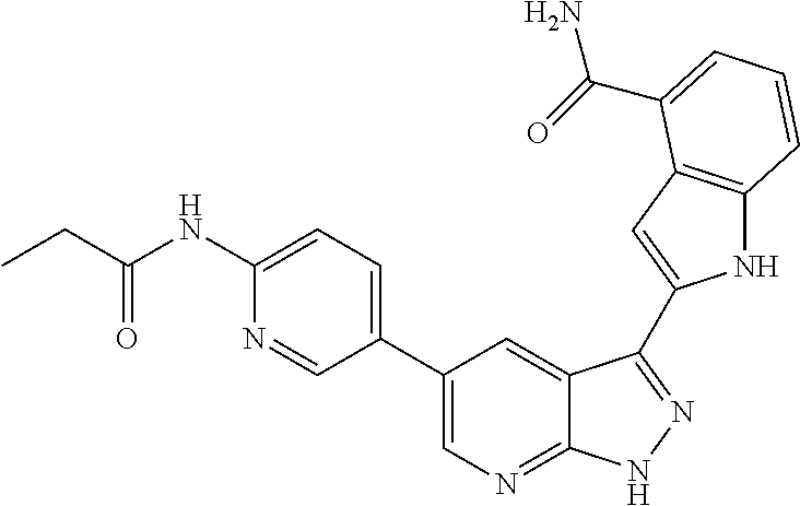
C1(C2=CN=C3C(=C2)C(C2=CC4=C(N2)C=CC=C4C(N)=O)=NN3)=CC=C(NC(CC)=O)N=C1
